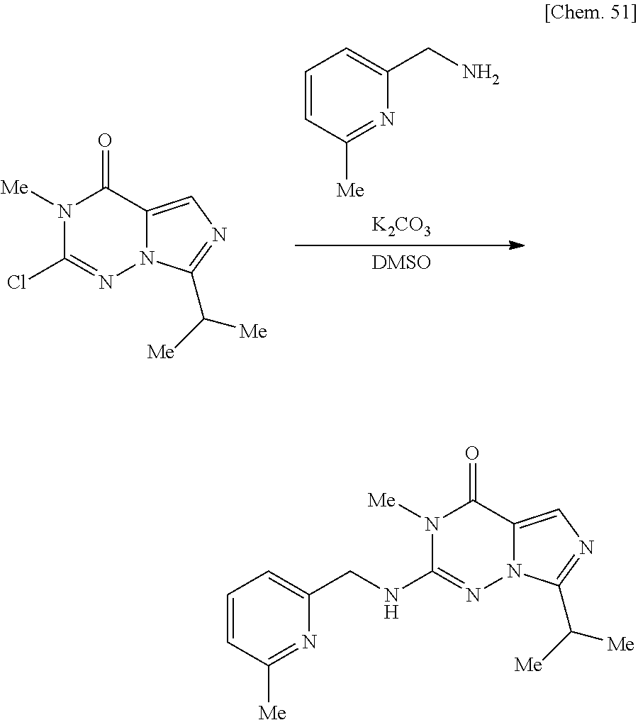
[K2CO3].C1=CC([Me])=NC(CN)=C1.[DMSO].N1([Me])C(Cl)=NN2C(=CN=C2C([Me])[Me])C1=O.N1([Me])C(NCC2=CC=CC([Me])=N2)=NN2C(=CN=C2C([Me])[Me])C1=O
